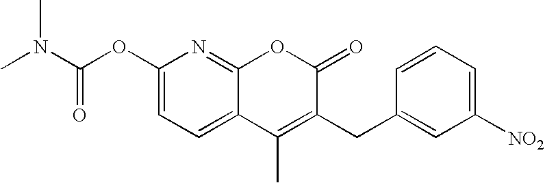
C1(OC(N(C)C)=O)=CC=C2C(=N1)OC(=O)C(CC1=CC([NO2])=CC=C1)=C2C
